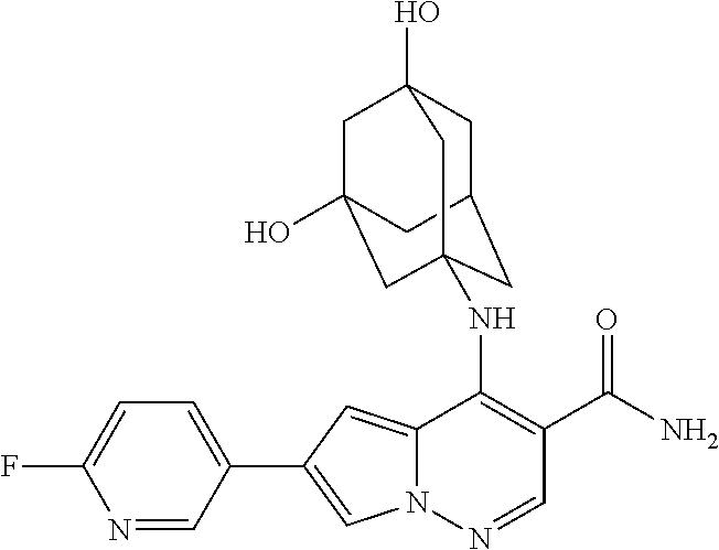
N1=CC(C2=CN3C(=C2)C(NC24CC5CC(O)(CC(O)(C2)C5)C4)=C(C(N)=O)C=N3)=CC=C1F
